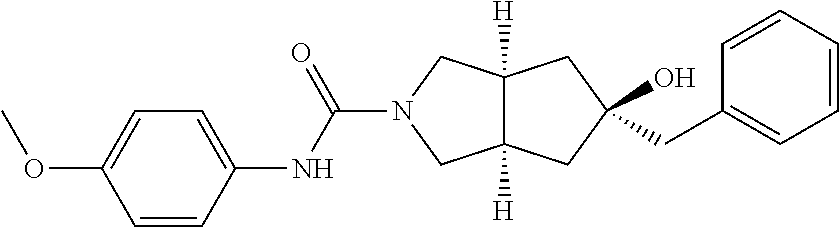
C(N1CC2([H])C([H])(C1)CC(O)(CC1=CC=CC=C1)C2)(NC1=CC=C(OC)C=C1)=O
